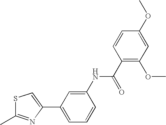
C1(C)=NC(C2=CC=CC(NC(=O)C3=C(OC)C=C(OC)C=C3)=C2)=CS1
